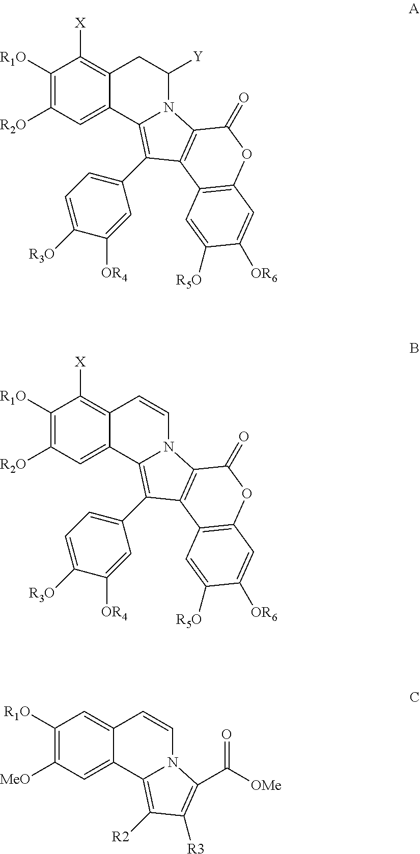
C1([R1O])=C([R2O])C=C2C(=C1[X])CC([Y])N1C2=C(C2=CC=C([R3O])C([OR4])=C2)C2=C1C(=O)OC1=C2C=C([R5O])C([OR6])=C1.C1([R1O])=C([R2O])C=C2C(=C1[X])C=CN1C2=C(C2=CC=C([R3O])C([OR4])=C2)C2=C1C(=O)OC1=C2C=C([R5O])C([OR6])=C1.C1([R1O])=C([MeO])C=C2C(=C1)C=CN1C2=C([R2])C([R3])=C1C([OMe])=O
